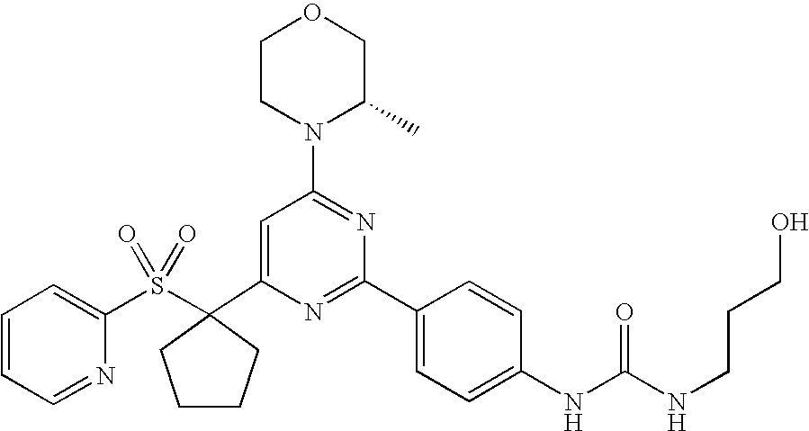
C1(C2(S(C3=CC=CC=N3)(=O)=O)CCCC2)=CC(N2C(C)COCC2)=NC(C2=CC=C(NC(=O)NCCCO)C=C2)=N1
